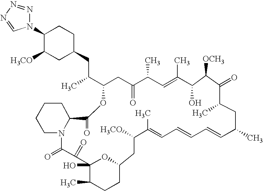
C1(N2N=NN=C2)C([H3CO])CC(CC(C)C2CC(=O)C(C)C=C(C)C(O)C([OCH3])C(=O)C(C)CC(C)C=CC=CC=C(C)C([H3CO])CC3CCC(C)C(O)(C(=O)C(=O)N4CCCCC4C(=O)O2)O3)CC1
